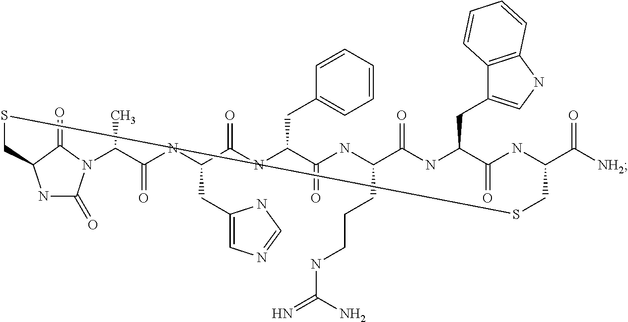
N1C(=O)N2C(=O)C1CSSCC(C([NH2])=O)NC(=O)C(CC1=CNC3=C1C=CC=C3)NC(=O)C(CCCNC(=N)N)NC(=O)C(CC1=CC=CC=C1)NC(=O)C(CC1=CN=CN1)NC(=O)C2C
